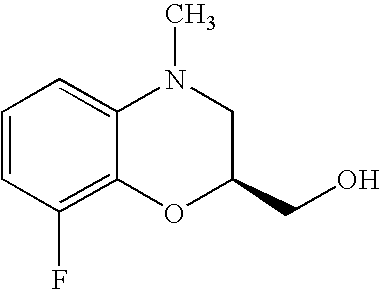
C1=CC(F)=C2C(=C1)N(C)CC(CO)O2
